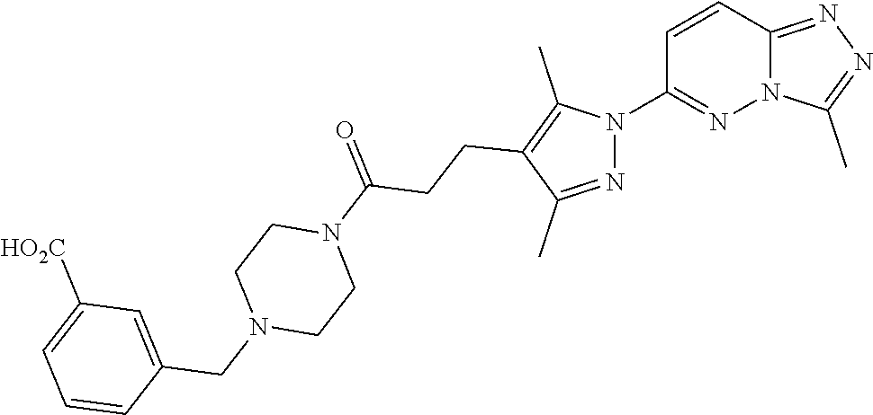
C12=NN=C(C)N1N=C(N1N=C(C)C(CCC(N3CCN(CC4=CC([HO2C])=CC=C4)CC3)=O)=C1C)C=C2
